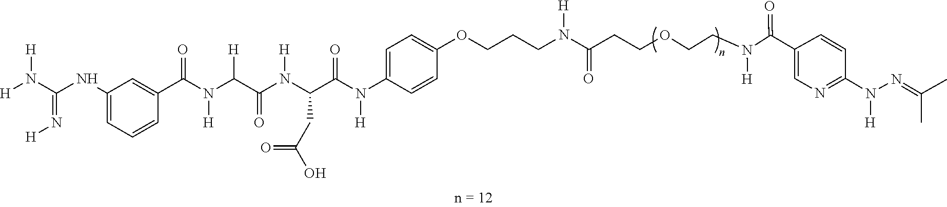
O(C1=CC=C(N(C(C(N(C(C(N([H])C(=O)C2=CC(NC(N([H])[H])=N[H])=CC=C2)[H])=O)[H])CC(O)=O)=O)[H])C=C1)CCCN(C(CCOCCN([H])C(C1=CN=C(N(N=C(C)C)[H])C=C1)=O)=O)[H]
